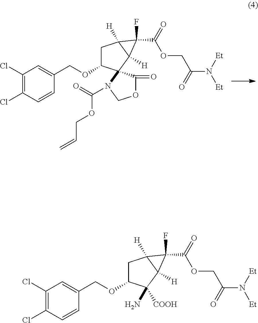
C1(Cl)=C(Cl)C=CC(COC2CC3([H])C([H])(C3(C(=O)OCC(N([Et])[Et])=O)F)C23C(=O)OCN3C(=O)OCC=C)=C1.C1(Cl)=C(Cl)C=CC(COC2CC3([H])C([H])(C3(C(=O)OCC(N([Et])[Et])=O)F)C2([COOH])N)=C1
